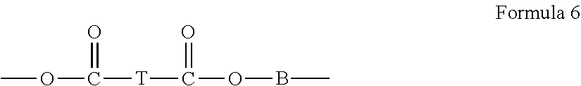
COC([T]C(OBC)=O)=O
